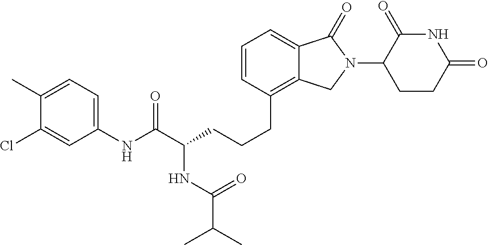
C(CCC1=C2C(=CC=C1)C(=O)N(C1C(=O)NC(=O)CC1)C2)C(C(NC1=CC=C(C)C(Cl)=C1)=O)NC(C(C)C)=O
